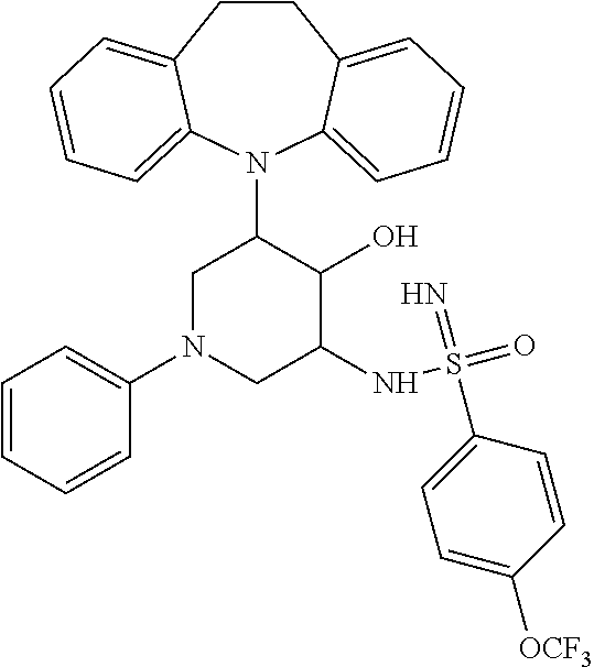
C12=CC=CC=C1N(C1CN(C3=CC=CC=C3)CC(NS(=O)(=N)C3=CC=C([OCF3])C=C3)C1O)C1=CC=CC=C1CC2
